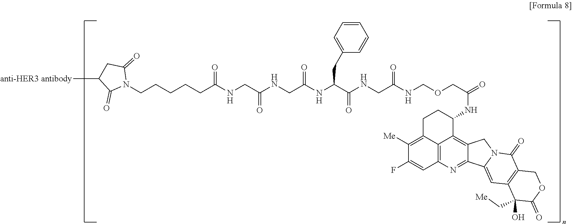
C1(=O)C([anti-HER3 antibody])CC(=O)N1CCCCCC(NCC(NCC(=O)NC(CC1=CC=CC=C1)C(NCC(=O)NCOCC(NC1C2=C3C(=NC4=C2C(=C([Me])C(F)=C4)CC1)C1=CC2=C(C(=O)N1C3)COC(=O)C2(C[Me])O)=O)=O)=O)=O
